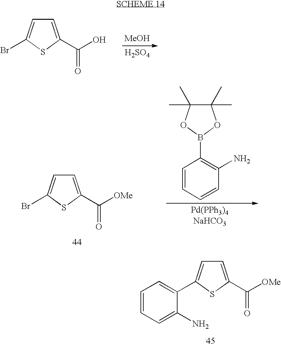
C1=C(C(O)=O)SC(Br)=C1.[MeOH].[H2SO4].C1=CC=CC(N)=C1B1OC(C)(C)C(C)(C)O1.C1=C(C([OMe])=O)SC(Br)=C1.C1=C(C([OMe])=O)SC(C2=CC=CC=C2N)=C1
